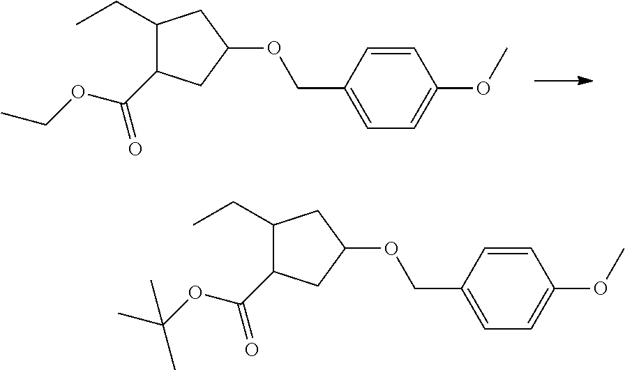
C(C1C(CC)CC(OCC2=CC=C(OC)C=C2)C1)(OCC)=O.C(C1C(CC)CC(OCC2=CC=C(OC)C=C2)C1)(OC(C)(C)C)=O
